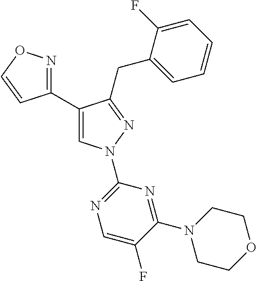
C1(C2=CN(C3=NC=C(F)C(N4CCOCC4)=N3)N=C2CC2=CC=CC=C2F)=NOC=C1
